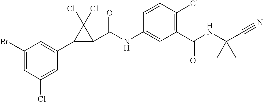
C1(Br)=CC(Cl)=CC(C2C(C(NC3=CC(C(=O)NC4(C#N)CC4)=C(Cl)C=C3)=O)C2(Cl)Cl)=C1
